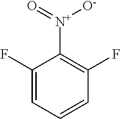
C1(F)=CC=CC(F)=C1[N+](=O)[O-]
